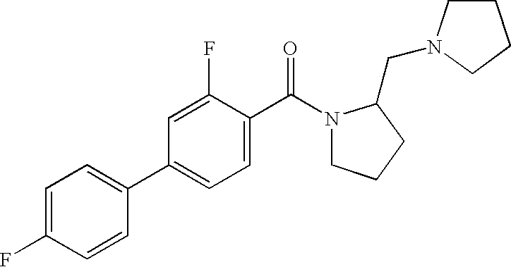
C1=C(F)C=CC(C2=CC=C(C(N3CCCC3CN3CCCC3)=O)C(F)=C2)=C1
